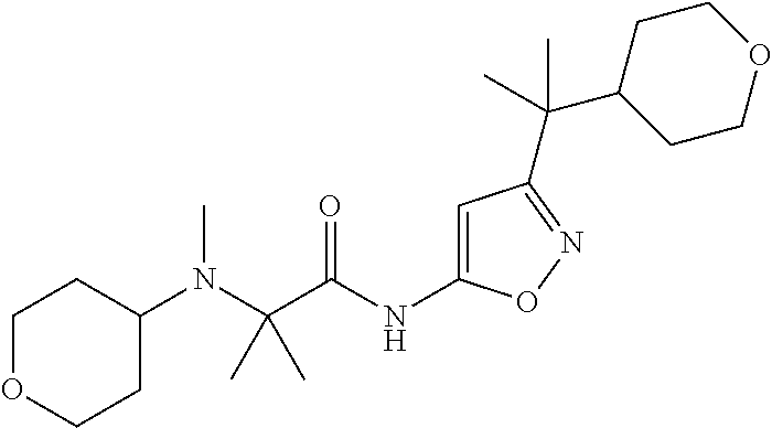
C(N(C1CCOCC1)C)(C)(C)C(=O)NC1=CC(C(C2CCOCC2)(C)C)=NO1
